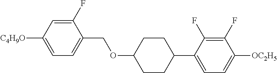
C1(F)=CC([C4H9O])=CC=C1COC1CCC(C2=CC=C([OC2H5])C(F)=C2F)CC1
